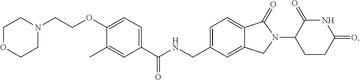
C(NCC1=CC=C2C(=C1)CN(C1CCC(=O)NC1=O)C2=O)(C1=CC=C(OCCN2CCOCC2)C(C)=C1)=O
